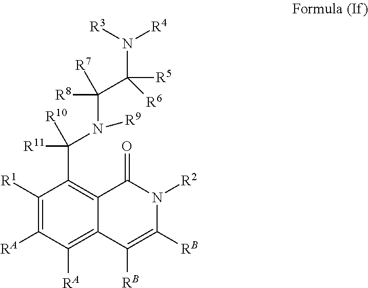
C1([R1])=C([RA])C([RA])=C2C(=C1C(N(C(C([R5])([R6])N([R3])[R4])([R7])[R8])[R9])([R11])[R10])C(=O)N([R2])C([RB])=C2[RB]
